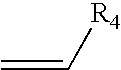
C=C[R4]
